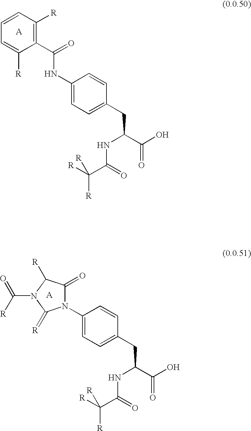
C(C(=O)NC(CC1=CC=C(NC(C2=C([R])C=CC=C2[R])=O)C=C1)C(O)=O)([R])([R])[R].[A].[A].C(C(=O)NC(CC1=CC=C(N2C(=O)C([R])N(C([R])=O)C2=[R])C=C1)C(O)=O)([R])([R])[R]
